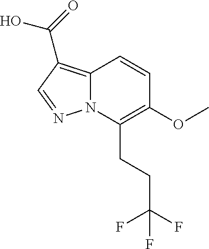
C12=C(C(=O)O)C=NN1C(CCC(F)(F)F)=C(OC)C=C2
